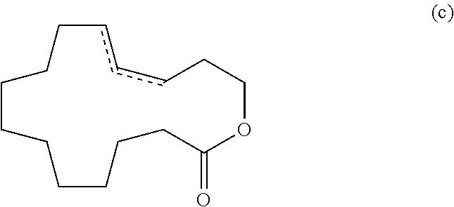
C1CCCCCCCCC(=O)OCCccc1
